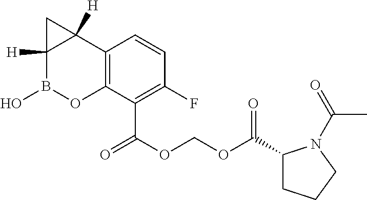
C12=C(C(C(OCOC(C3CCCN3C(=O)C)=O)=O)=C(F)C=C1)OB(O)C1([H])C2([H])C1
